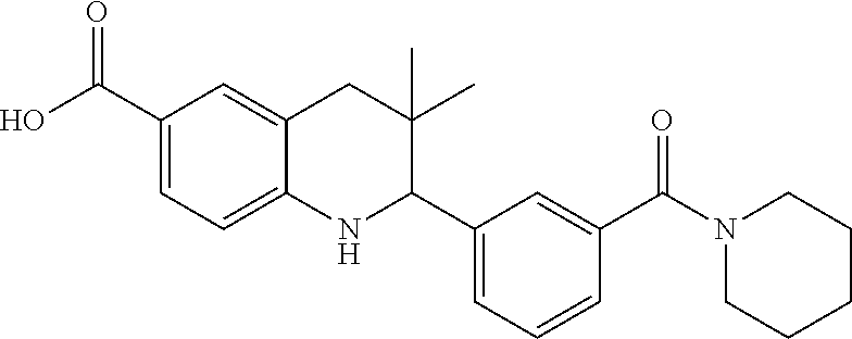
OC(C1=CC=C2C(=C1)CC(C)(C)C(C1=CC=CC(C(N3CCCCC3)=O)=C1)N2)=O
